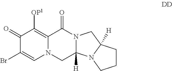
BrC1=CN2C(=C([OP1])C1=O)C(=O)N1C([H])(C2)N2C([H])(C1)CCC2
